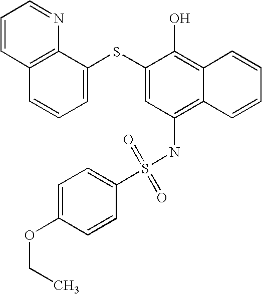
C1=CC2=C(N=C1)C(SC1=CC(NS(C3=CC=C(OCC)C=C3)(=O)=O)=C3C(=C1O)C=CC=C3)=CC=C2
